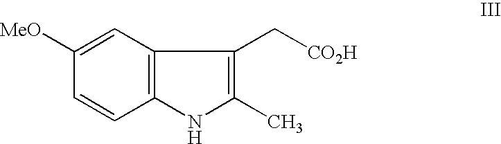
C12=C(NC(C)=C1C[CO2H])C=CC([MeO])=C2
